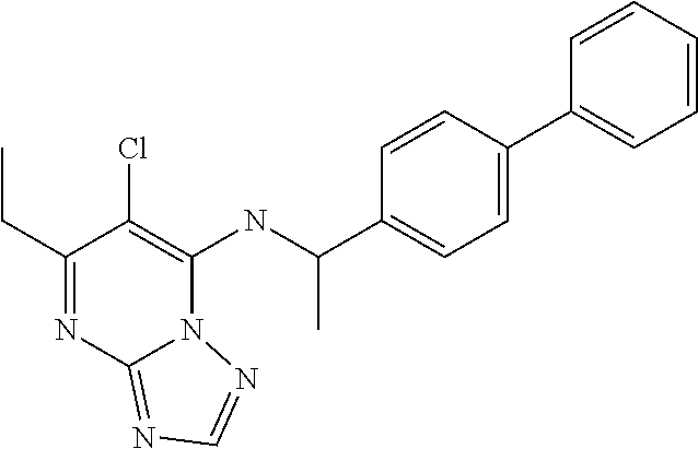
C1(CC)=NC2=NC=NN2C(NC(C2=CC=C(C3=CC=CC=C3)C=C2)C)=C1Cl
